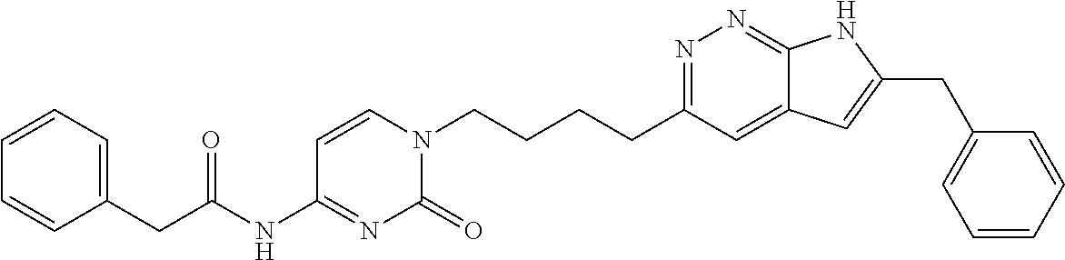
C(CCN1C=CC(NC(CC2=CC=CC=C2)=O)=NC1=O)CC1=NN=C2C(=C1)C=C(CC1=CC=CC=C1)N2
